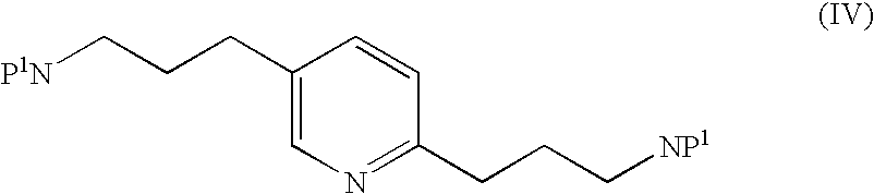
[P1N]CCCC1=CN=C(CCC[NP1])C=C1
